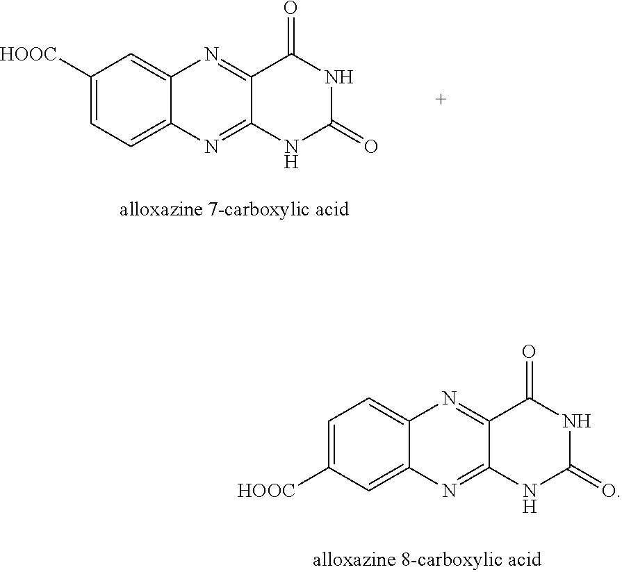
C1([HOOC])=CC=C2C(=C1)N=C1C(=N2)NC(=O)NC1=O.C1=C([HOOC])C=C2C(=C1)N=C1C(=N2)NC(=O)NC1=O
